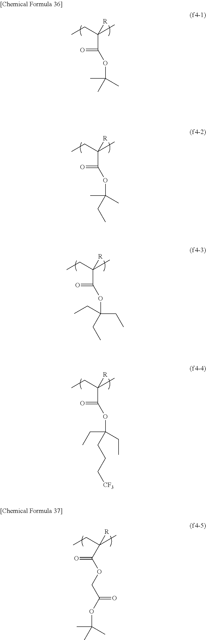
CCC(C)([R])C(OC(C)(C)C)=O.CCC(C)([R])C(OC(C)(C)CC)=O.CCC(C)([R])C(OC(CC)(CC)CC)=O.CCC(C)([R])C(OC(CCC[CF3])(CC)CC)=O.CCC(C)([R])C(=O)OCC(OC(C)(C)C)=O
